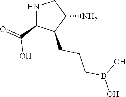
N1C(C(=O)O)C(CCCB(O)O)C(N)C1
